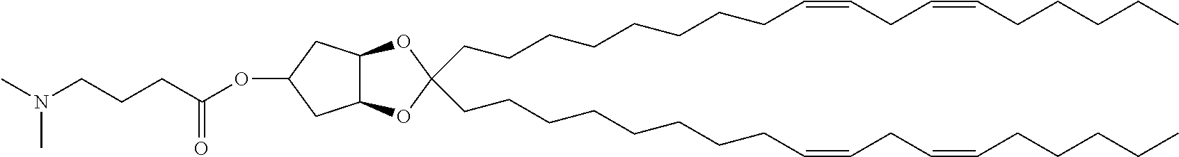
C(CCCCCCCC=CCC=CCCCCC)C1(CCCCCCCCC=CCC=CCCCCC)OC2C(O1)CC(OC(CCCN(C)C)=O)C2
